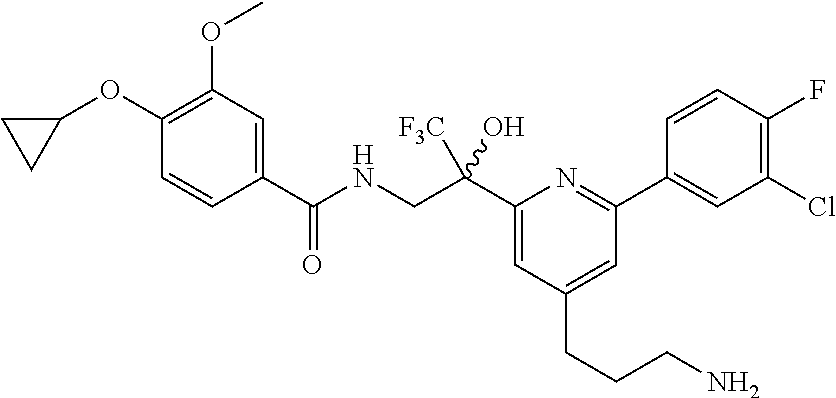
C1(OC2CC2)=C(OC)C=C(C(NCC(C2=CC(CCCN)=CC(C3=CC(Cl)=C(F)C=C3)=N2)([F3C])O)=O)C=C1
